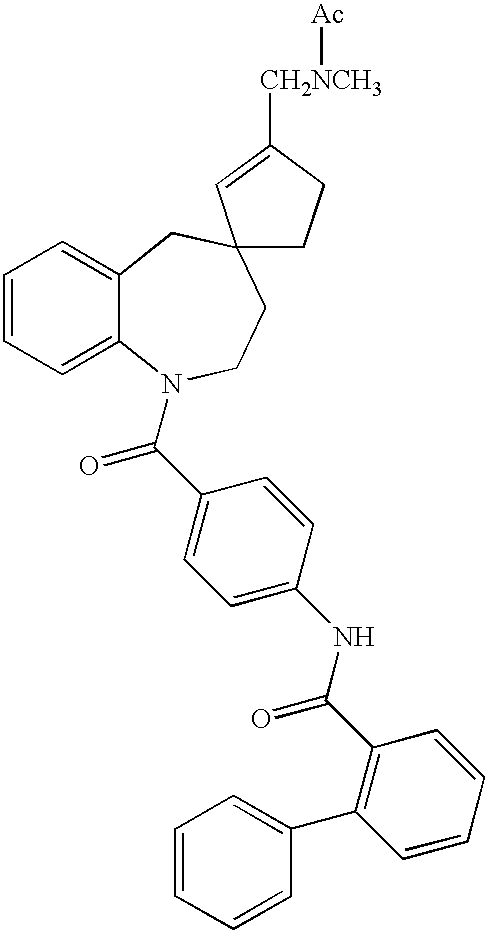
C1=CC=C2C(=C1)CC1(CCN2C(C2=CC=C(NC(C3=C(C4=CC=CC=C4)C=CC=C3)=O)C=C2)=O)CCC([CH2NCH3][Ac])=C1
